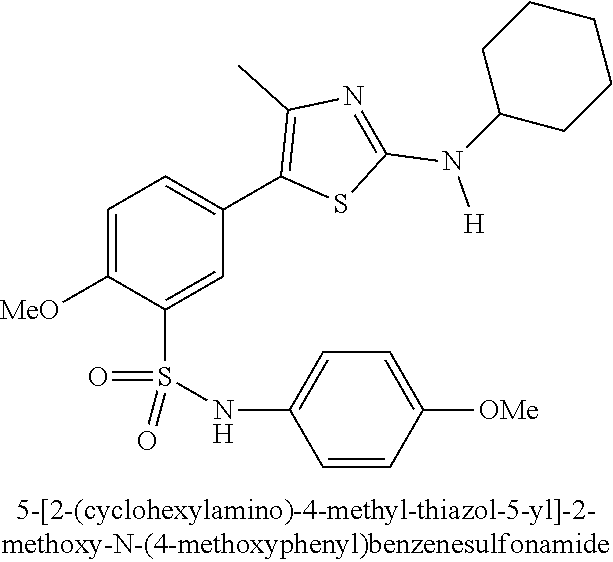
C1=C([MeO])C(S(NC2=CC=C([OMe])C=C2)(=O)=O)=CC(C2=C(C)N=C(N([H])C3CCCCC3)S2)=C1
